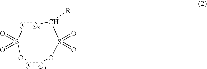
C1([R])[(CH2)x]S(=O)(=O)O[(CH2)n]OS1(=O)=O
